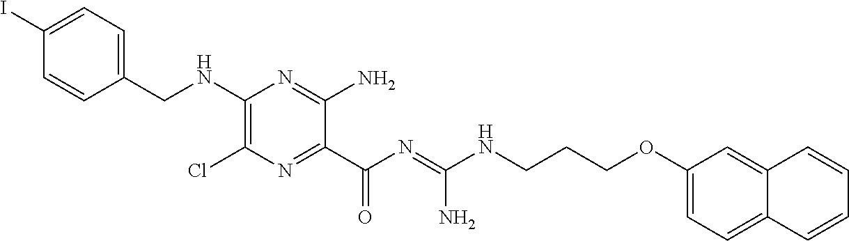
C1=C(I)C=CC(CNC2=C(Cl)N=C(C(N=C(NCCCOC3=CC=C4C(=C3)C=CC=C4)N)=O)C(N)=N2)=C1
